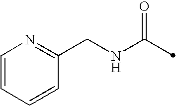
C(NC(=O)C)C1=NC=CC=C1
